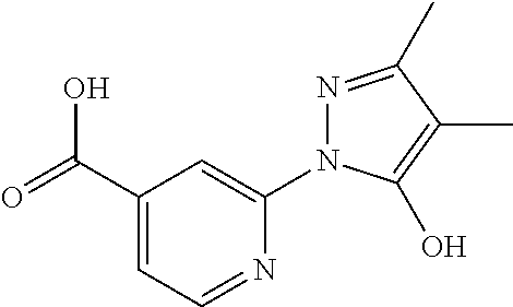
OC(C1=CC=NC(N2N=C(C)C(C)=C2O)=C1)=O
